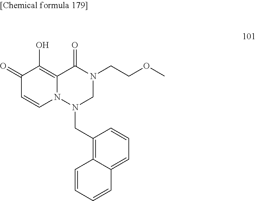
C1(=O)C=CN2C(=C1O)C(=O)N(CCOC)CN2CC1=C2C(=CC=C1)C=CC=C2
